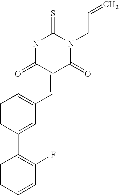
C1=CC(C2=C(F)C=CC=C2)=CC(C=C2C(=O)N(CC=C)C(=S)NC2=O)=C1
